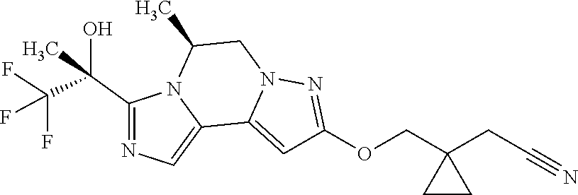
C1(C(C(F)(F)F)(O)C)=NC=C2N1C(C)CN1C2=CC(OCC2(CC#N)CC2)=N1
